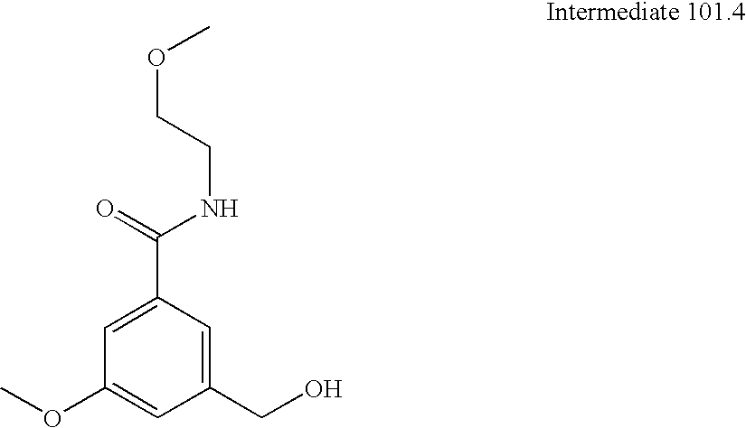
C1=C(C(NCCOC)=O)C=C(CO)C=C1OC
